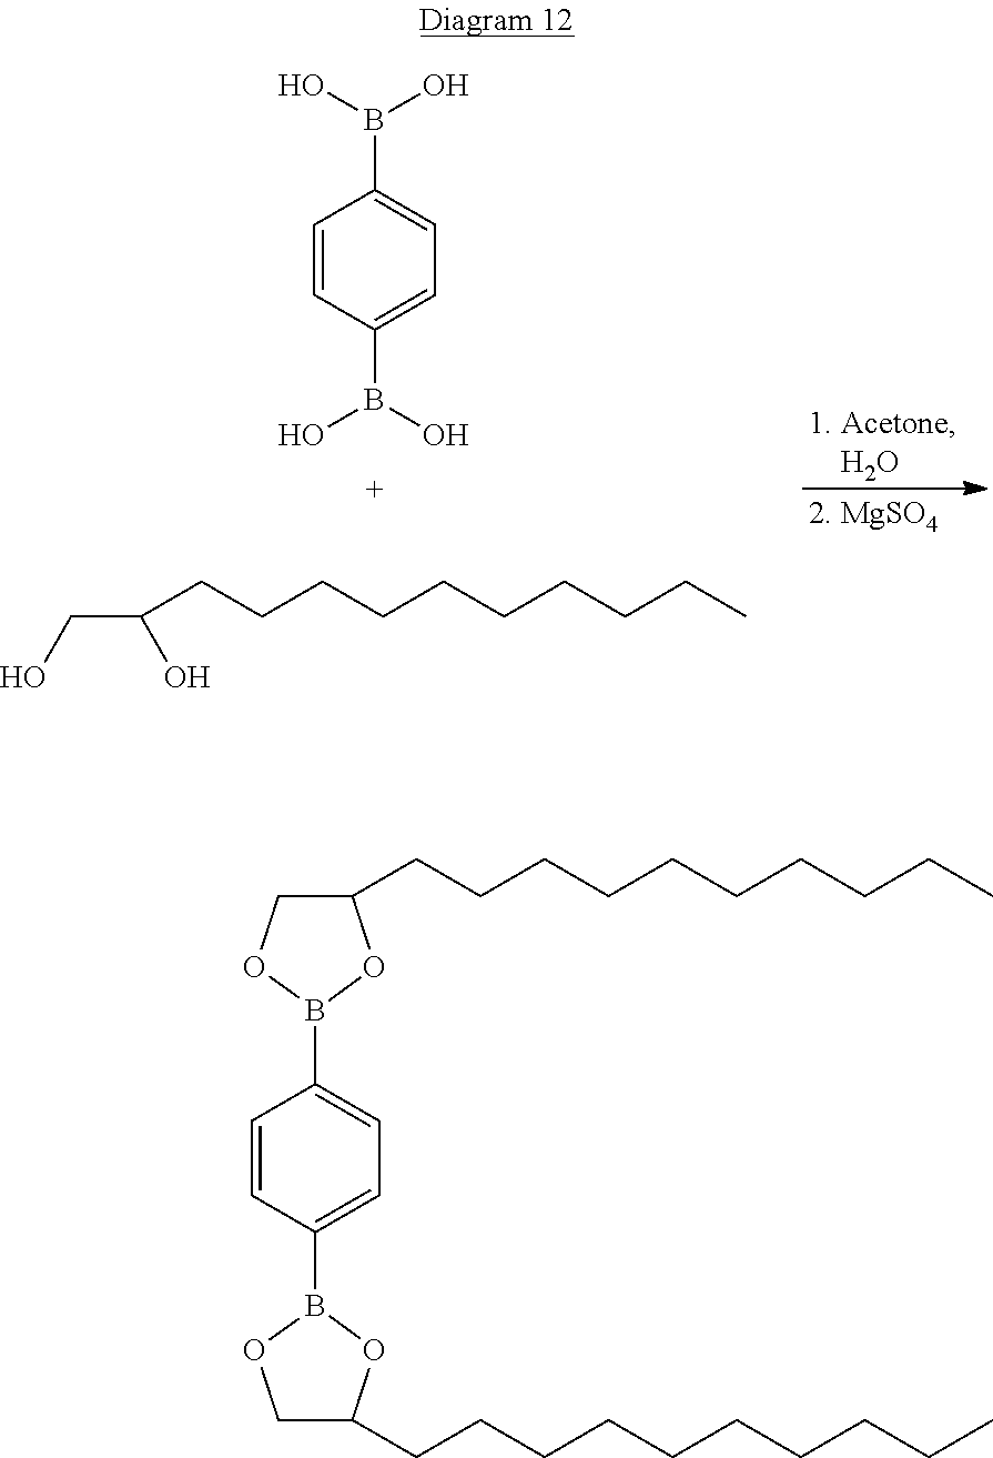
C1=CC(B(O)O)=CC=C1B(O)O.C(CCCCCCCCCC)(CO)O.C1=CC(B2OCC(CCCCCCCCCC)O2)=CC=C1B1OC(CCCCCCCCCC)CO1
